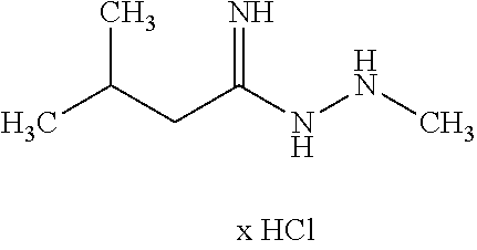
CC(CC(NNC)=N)C
